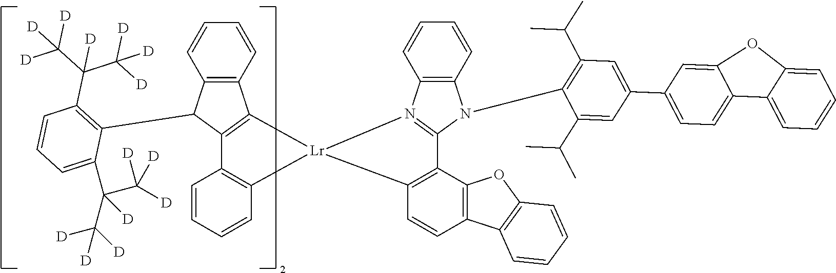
C1=CC=CC2=C1C(C1=C(C(C([D])([D])[D])(C([D])([D])[D])[D])C=CC=C1C(C([D])([D])[D])(C([D])([D])[D])[D])C1=C2[Lr]2(C3=C1C=CC=C3)N1=C(N(C3=C(C(C)C)C=C(C4=CC=C5C(=C4)OC4=CC=CC=C54)C=C3C(C)C)C3=C1C=CC=C3)C1=C2C=CC2=C1OC1=C2C=CC=C1
